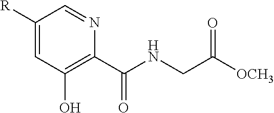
C1([R])=CC(O)=C(C(=O)NCC([OCH3])=O)N=C1
